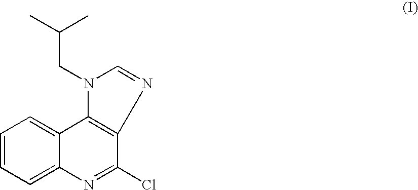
C1=CC=C2C(=C1)C1=C(C(Cl)=N2)N=CN1CC(C)C
